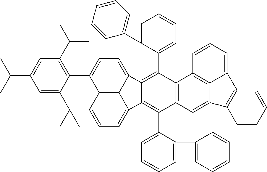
C1=CC=C2C3=C1C(C1=C(C(C)C)C=C(C(C)C)C=C1C(C)C)=CC=C3C1=C(C3=CC=CC=C3C3=CC=CC=C3)C3=C(C(C4=CC=CC=C4C4=CC=CC=C4)=C21)C=C1C2=C3C=CC=C2C2=C1C=CC=C2
